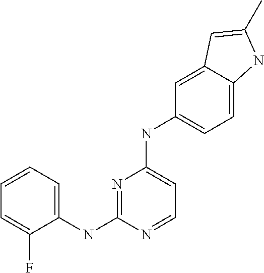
C1=CC=C(NC2=NC(NC3=CC=C4C(=C3)C=C(C)N4)=CC=N2)C(F)=C1
